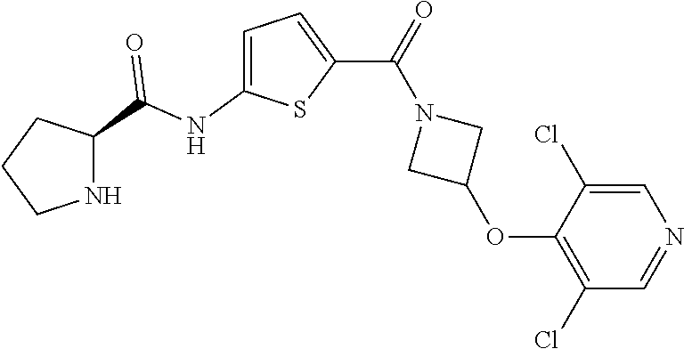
C1=C(NC(=O)C2NCCC2)SC(C(N2CC(OC3=C(Cl)C=NC=C3Cl)C2)=O)=C1
